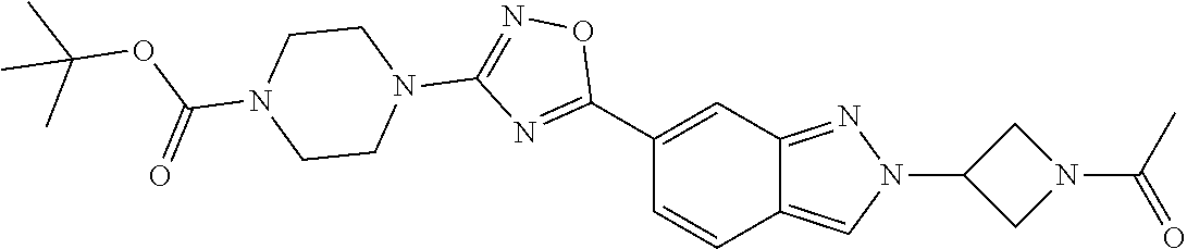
C1(C2=NC(N3CCN(C(=O)OC(C)(C)C)CC3)=NO2)=CC2=NN(C3CN(C(=O)C)C3)C=C2C=C1
